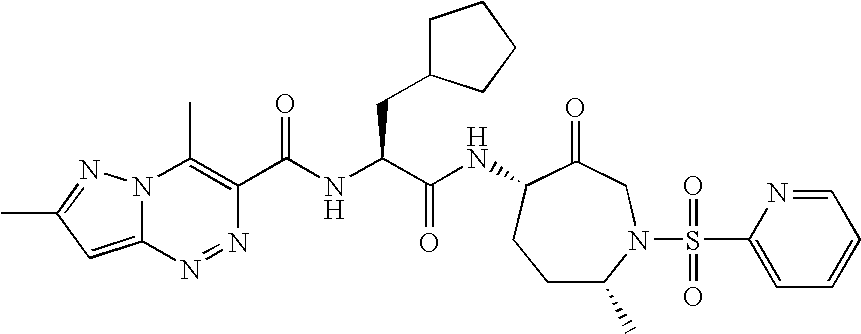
C1C(C)N(S(C2=CC=CC=N2)(=O)=O)CC(=O)C(NC(C(NC(=O)C2=C(C)N3C(=CC(C)=N3)N=N2)CC2CCCC2)=O)C1
